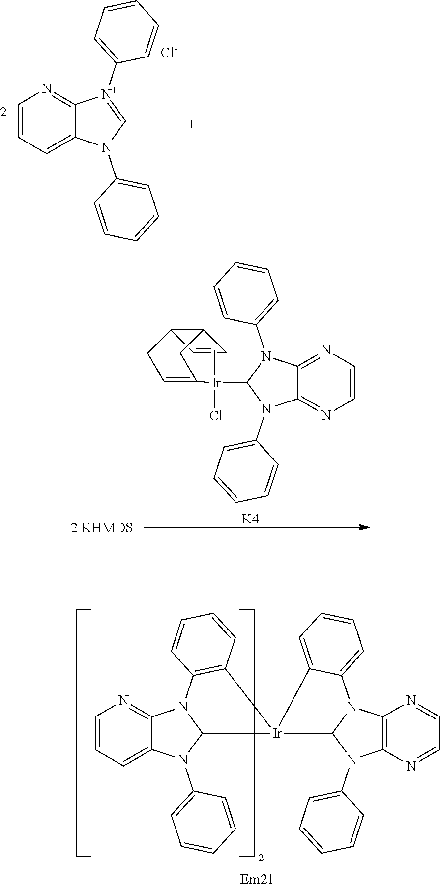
C1=CC=C2C(=N1)[N+](C1=CC=CC=C1)=CN2C1=CC=CC=C1.[Cl-].C1=CN=C2C(=N1)N(C1=CC=CC=C1)C([Ir](C)(C1=CCC3C=CC3C1)Cl)N2C1=CC=CC=C1.[K4].C1=CC=C2C(=N1)N1C(N2C2=CC=CC=C2)[Ir]2(C3=C1C=CC=C3)C1N(C3=CC=CC=C3)C3=C(N=CC=N3)N1C1=CC=CC=C12
